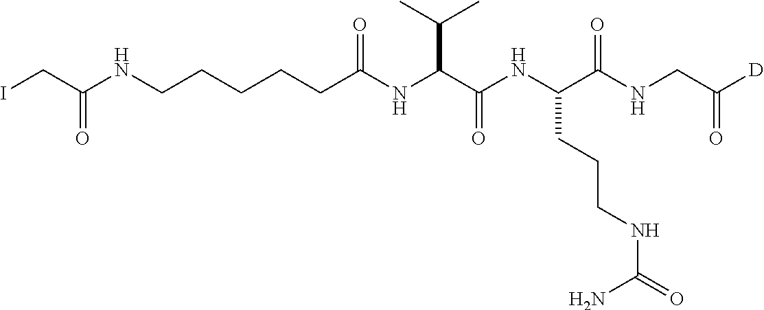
N(CCCCCC(NC(C(NC(C(NCC([D])=O)=O)CCCNC(=O)N)=O)C(C)C)=O)C(CI)=O
